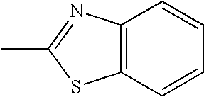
C12=C(C=CC=C1)SC(C)=N2
